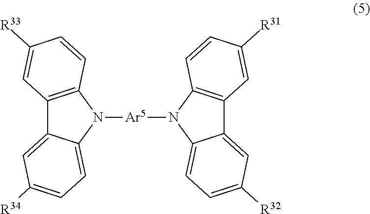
C12=CC([R32])=CC=C1N([Ar5]N1C3=C(C4=CC([R34])=CC=C14)C=C([R33])C=C3)C1=C2C=C([R31])C=C1
